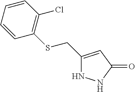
C1(CSC2=C(Cl)C=CC=C2)=CC(=O)NN1
